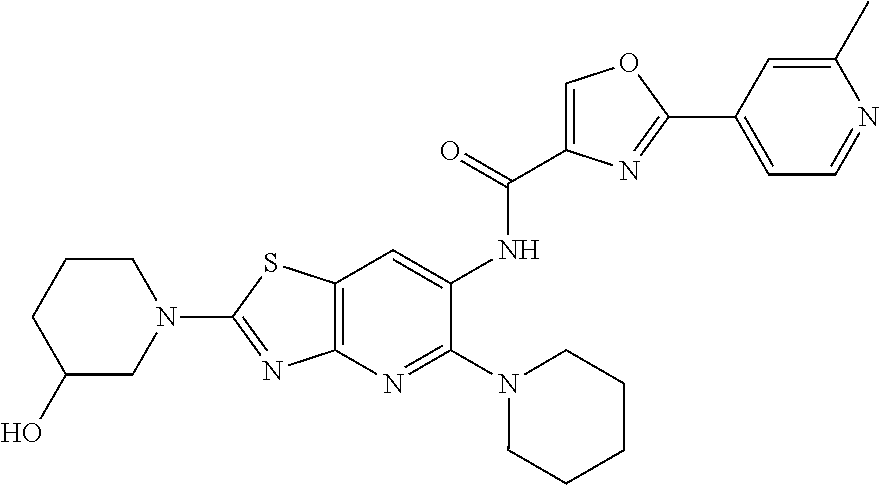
N1(C2=NC3=C(S2)C=C(NC(=O)C2=COC(C4=CC=NC(C)=C4)=N2)C(N2CCCCC2)=N3)CCCC(O)C1
